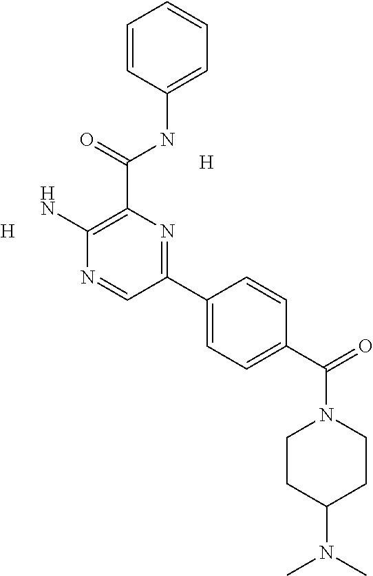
[H].[H].C1=CC(NC(C2=C(N)N=CC(C3=CC=C(C(=O)N4CCC(N(C)C)CC4)C=C3)=N2)=O)=CC=C1
